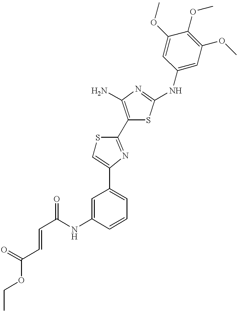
C(NC1=CC(C2=CSC(C3=C(N)N=C(NC4=CC(OC)=C(OC)C(OC)=C4)S3)=N2)=CC=C1)(=O)C=CC(OCC)=O
